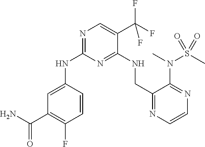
C1=CC(NC2=NC=C(C(F)(F)F)C(NCC3=NC=CN=C3N(S(C)(=O)=O)C)=N2)=CC(C(N)=O)=C1F
